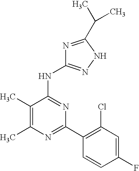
C1(C)=C(C)N=C(C2=C(Cl)C=C(F)C=C2)N=C1NC1=NNC(C(C)C)=N1
